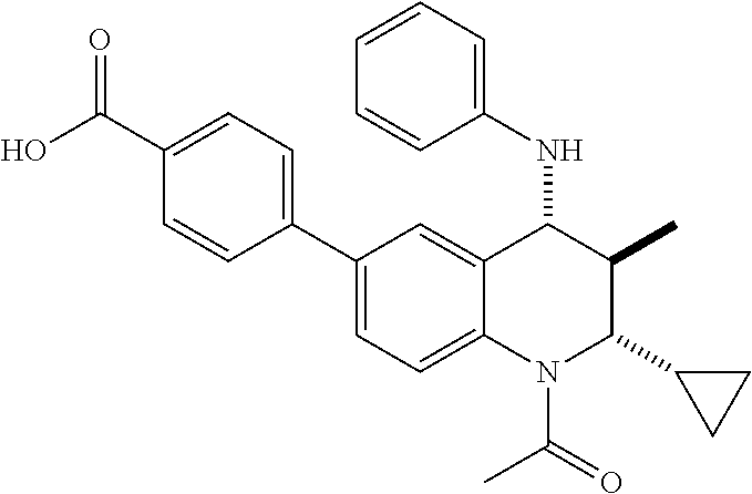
C1(C2=CC=C(C(O)=O)C=C2)=CC=C2C(=C1)C(NC1=CC=CC=C1)C(C)C(C1CC1)N2C(C)=O
